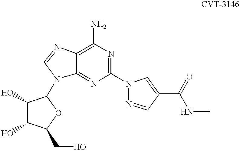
C1(O)C(O)C(CO)OC1N1C2=NC(N3N=CC(C(NC)=O)=C3)=NC(N)=C2N=C1
